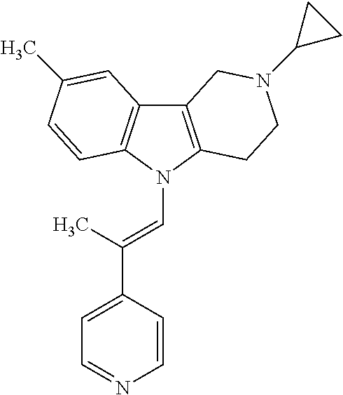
C12=C(N(C=C(C3=CC=NC=C3)C)C3=C1C=C(C)C=C3)CCN(C1CC1)C2
